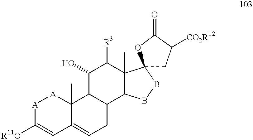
[A]1C([R11O])=CC2=CCC3C(C2(C)[A]1)C(O)C([R3])C1(C)C3BBC12CC([CO2R12])C(=O)O2
